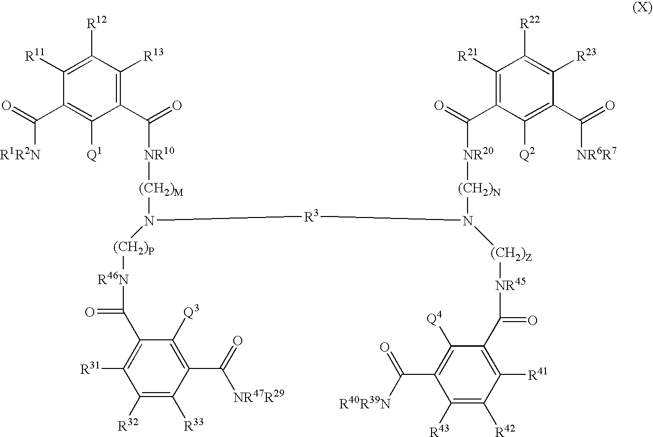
C1(C(=O)[NR10][(CH2)M]N([(CH2)P][R46N]C(C2=C([R31])C([R32])=C([R33])C(C([NR47R29])=O)=C2[Q3])=O)[R3]N([(CH2)Z][NR45]C(C2=C([R41])C([R42])=C([R43])C(C(=O)[R40R39N])=C2[Q4])=O)[(CH2)N][NR20]C(=O)C2=C([R21])C([R22])=C([R23])C(C([NR6R7])=O)=C2[Q2])=C([R13])C([R12])=C([R11])C(C(=O)[R1R2N])=C1[Q1]
